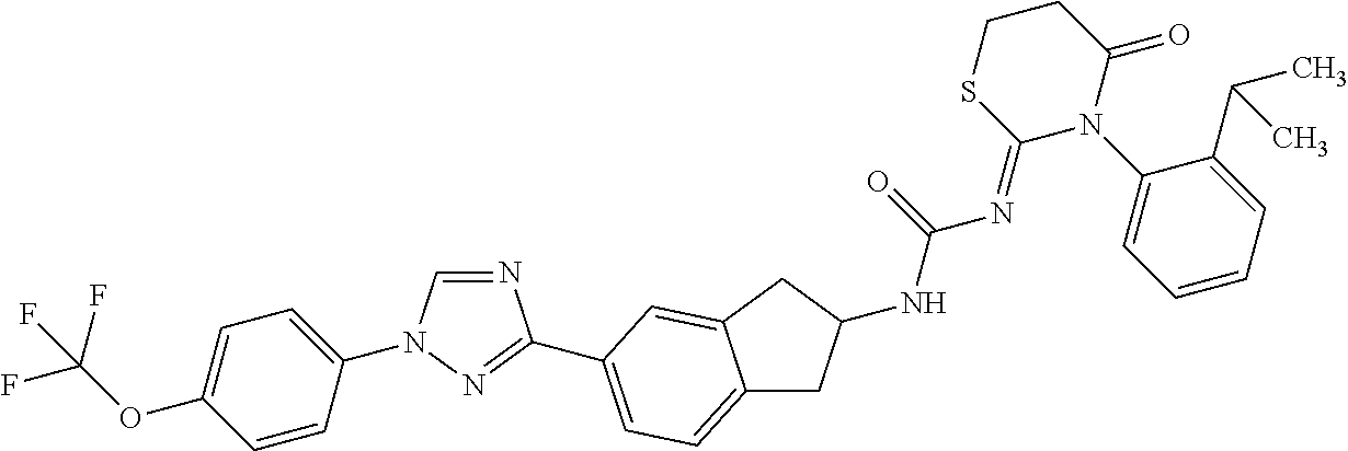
C1=CC(N2C=NC(C3=CC=C4CC(NC(=O)N=C5N(C6=CC=CC=C6C(C)C)C(=O)CCS5)CC4=C3)=N2)=CC=C1OC(F)(F)F
